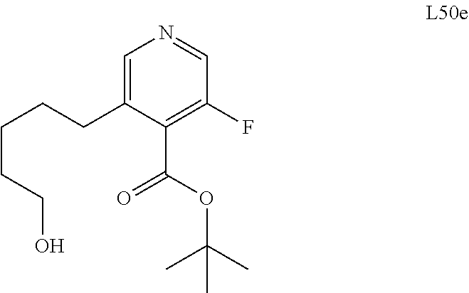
C1=C(CCCCCO)C(C(OC(C)(C)C)=O)=C(F)C=N1
